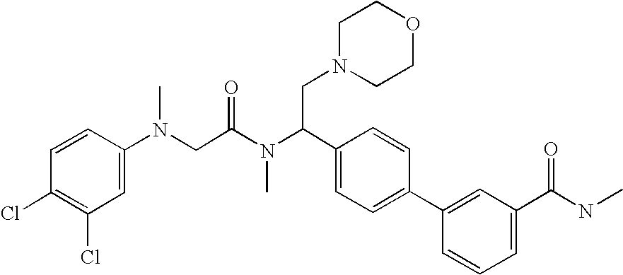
C1(Cl)=C(Cl)C=C(N(C)CC(N(C)C(CN2CCOCC2)C2=CC=C(C3=CC(C(=O)NC)=CC=C3)C=C2)=O)C=C1
